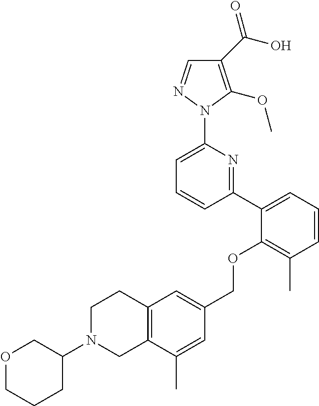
C1(C(O)=O)=C(OC)N(C2=CC=CC(C3=CC=CC(C)=C3OCC3=CC4=C(C(C)=C3)CN(C3COCCC3)CC4)=N2)N=C1
